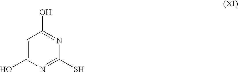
C1=C(O)N=C(S)N=C1O
